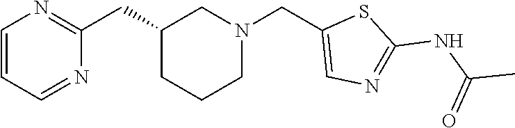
C1=CN=C(CC2CCCN(CC3=CN=C(NC(C)=O)S3)C2)N=C1
